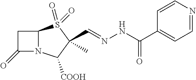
C1(=O)N2C(C1)S(=O)(=O)C(C=NNC(=O)C1=CC=NC=C1)(C)C2[COOH]
